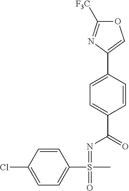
O1C([F3C])=NC(C2=CC=C(C(=O)N=S(=O)(C)C3=CC=C(Cl)C=C3)C=C2)=C1
